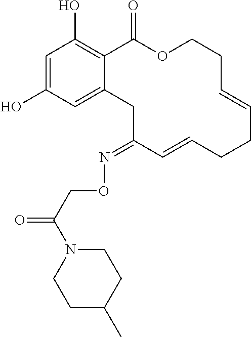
C1=C(O)C=C2C(=C1O)C(=O)OCCC=CCCC=CC(=NOCC(=O)N1CCC(C)CC1)C2
